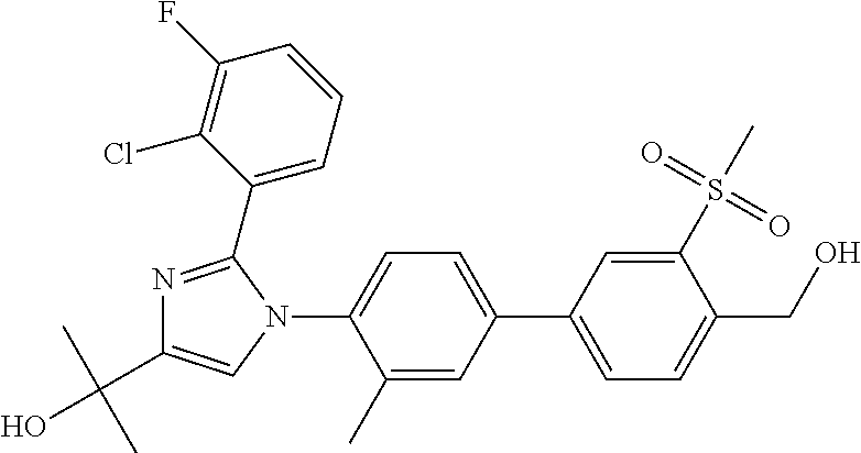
C1(C)=CC(C2=CC=C(CO)C(S(=O)(=O)C)=C2)=CC=C1N1C(C2=CC=CC(F)=C2Cl)=NC(C(C)(C)O)=C1
